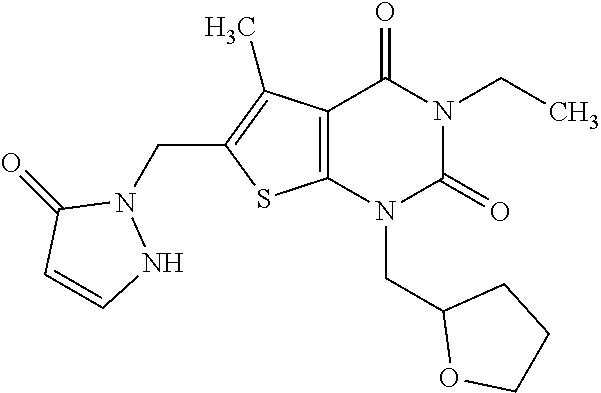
C12=C(N(CC3OCCC3)C(=O)N(CC)C1=O)SC(CN1C(=O)C=CN1)=C2C
